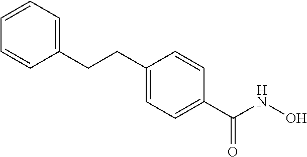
C1=C(CCC2=CC=C(C(NO)=O)C=C2)C=CC=C1
